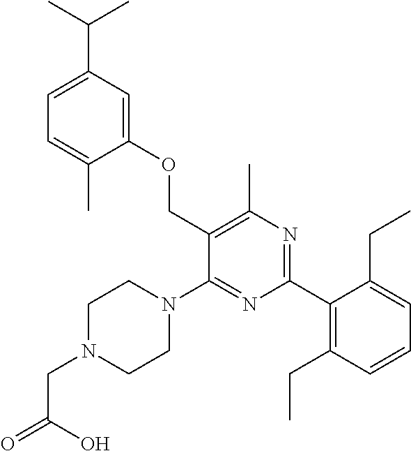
C1(C2=NC(C)=C(COC3=CC(C(C)C)=CC=C3C)C(N3CCN(CC(O)=O)CC3)=N2)=C(CC)C=CC=C1CC
